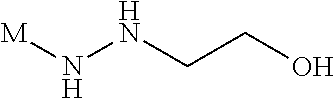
[M]NNCCO
